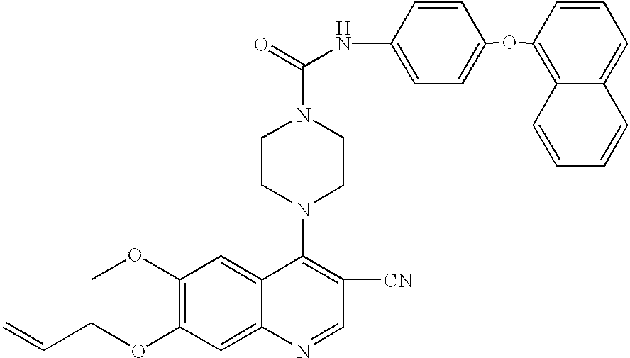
O(C1=C(OC)C=C2C(=C1)N=CC([CN])=C2N1CCN(C(=O)NC2=CC=C(OC3=C4C(=CC=C3)C=CC=C4)C=C2)CC1)CC=C
